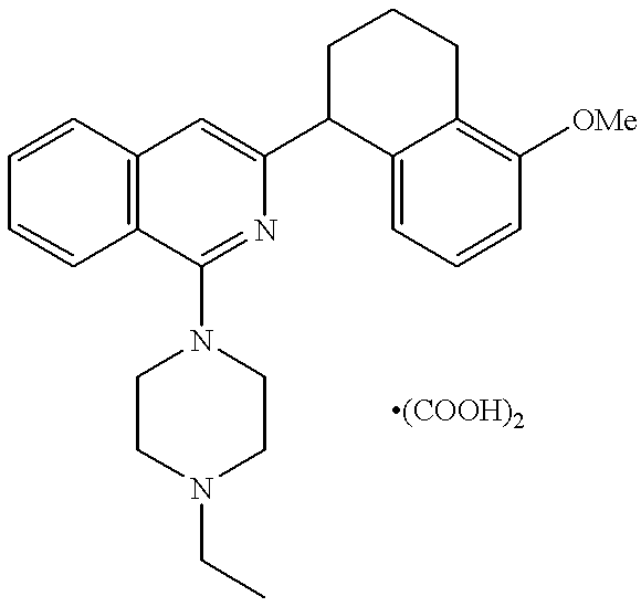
C12=C(C=CC=C1)C=C(C1C3=CC=CC([OMe])=C3CCC1)N=C2N1CCN(CC)CC1
